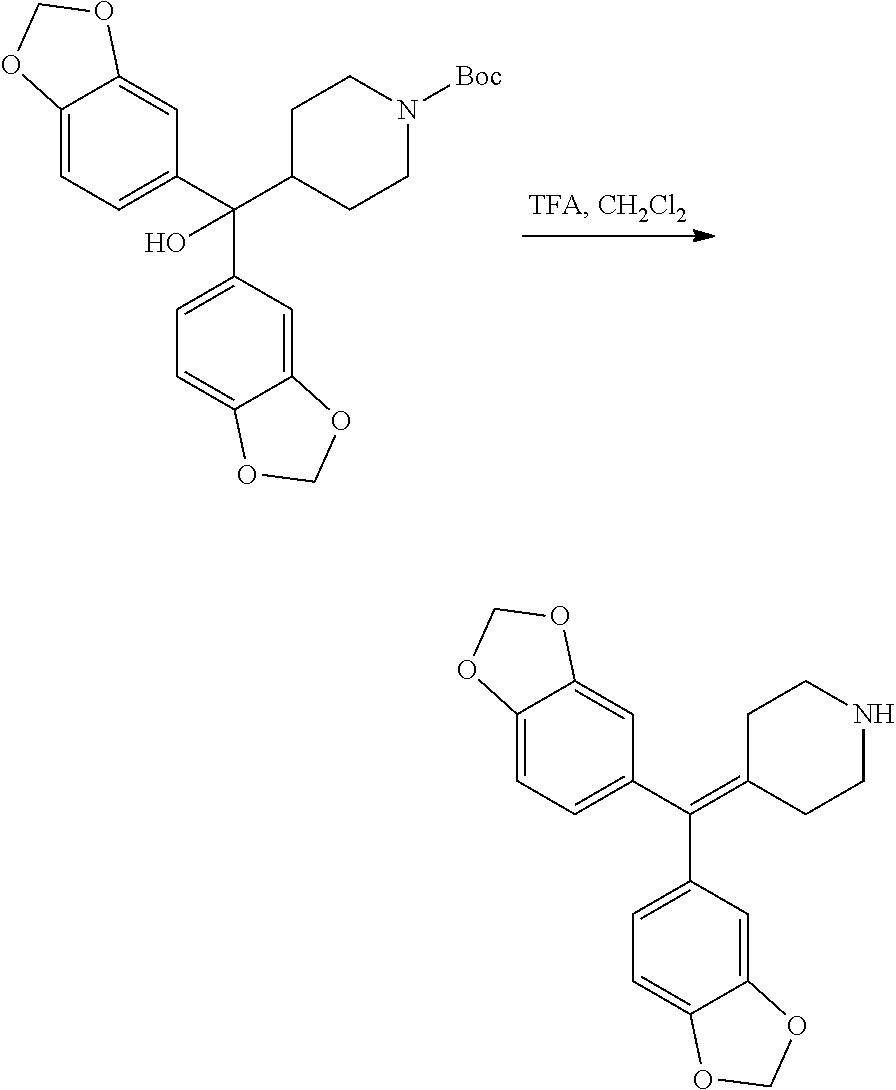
C12=CC=C(C(=C3CCNCC3)C3=CC=C4C(=C3)OCO4)C=C1OCO2.C12=CC=C(C(C3CCN([Boc])CC3)(C3=CC=C4C(=C3)OCO4)O)C=C1OCO2
